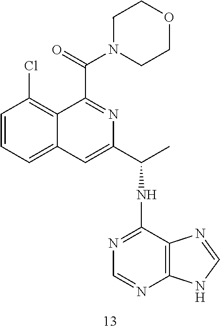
C1=CC(Cl)=C2C(=C1)C=C(C(C)NC1=NC=NC3=C1N=CN3)N=C2C(N1CCOCC1)=O
